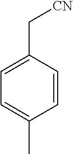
C1=C(C)C=CC(C[CN])=C1
